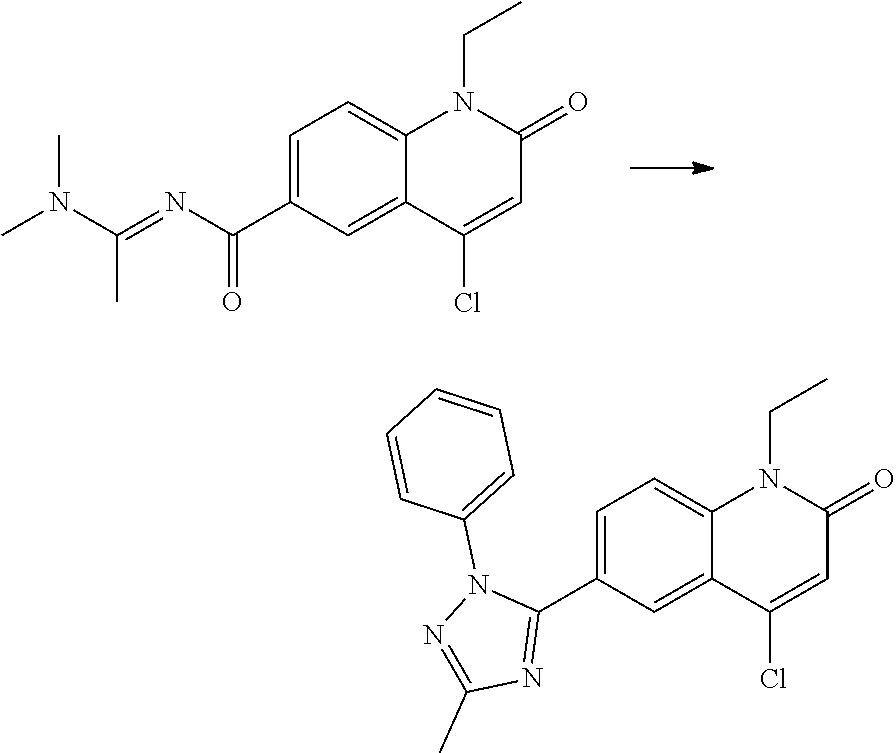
C1(C(N=C(N(C)C)C)=O)=CC=C2C(=C1)C(Cl)=CC(=O)N2CC.C1(C2=NC(C)=NN2C2=CC=CC=C2)=CC=C2C(=C1)C(Cl)=CC(=O)N2CC
